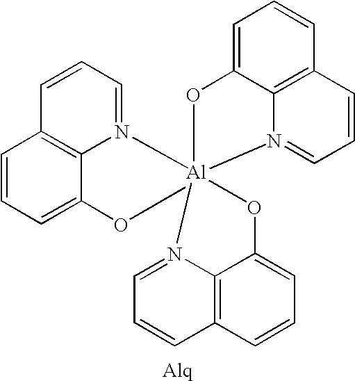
C1=CC=C(OC)C2=C1C=CC=N2[Al]12(OC3=CC=CC4=C3N1=CC=C4)N1=CC=CC3=C1C(=CC=C3)O2
